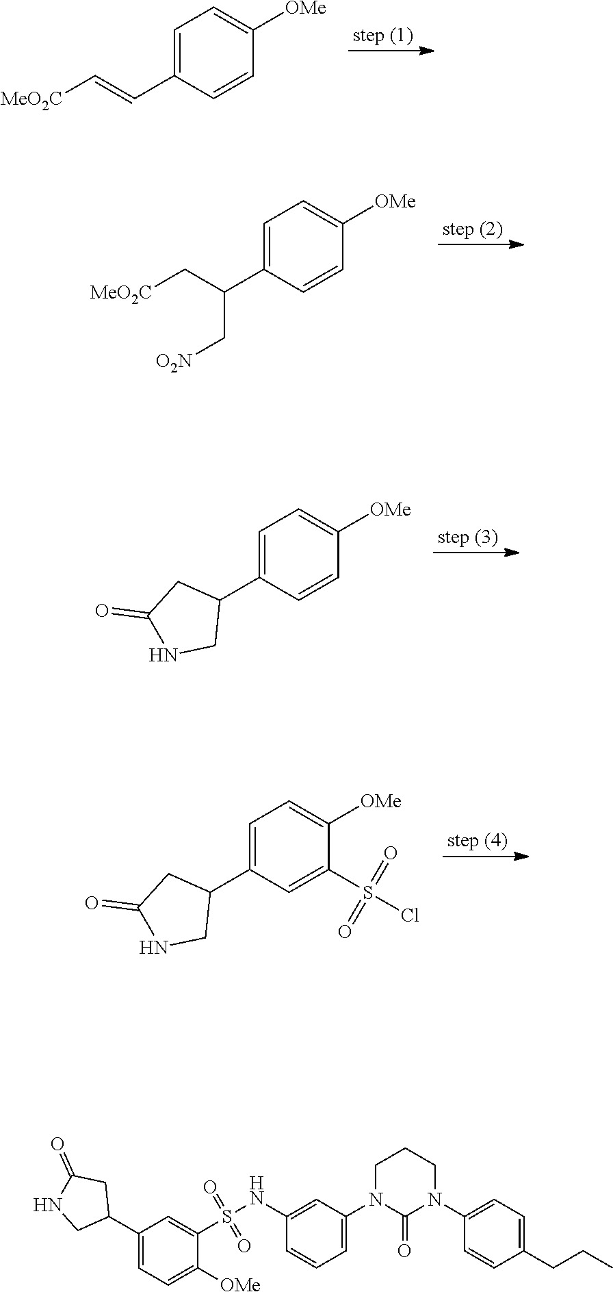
C1=C(C=C[MeO2C])C=CC([OMe])=C1.C1=C(C(C[MeO2C])C[O2N])C=CC([OMe])=C1.C1=C(C2CC(=O)NC2)C=CC([OMe])=C1.C1=C(C2CC(=O)NC2)C=C(S(Cl)(=O)=O)C([OMe])=C1.C1(NS(C2=CC(C3CC(=O)NC3)=CC=C2[OMe])(=O)=O)=CC(N2C(=O)N(C3=CC=C(CCC)C=C3)CCC2)=CC=C1
